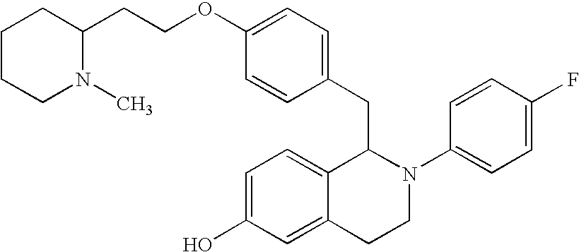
C1=C(O)C=C2C(=C1)C(CC1=CC=C(OCCC3CCCCN3C)C=C1)N(C1=CC=C(F)C=C1)CC2
